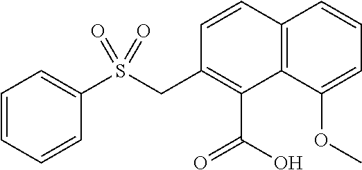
S(CC1=C(C(O)=O)C2=C(C=C1)C=CC=C2OC)(=O)(=O)C1=CC=CC=C1
